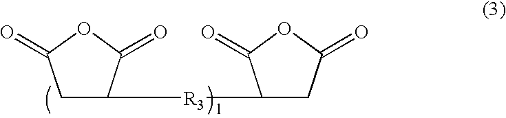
C1C([R3]C2CC(=O)OC2=O)C(=O)OC1=O
